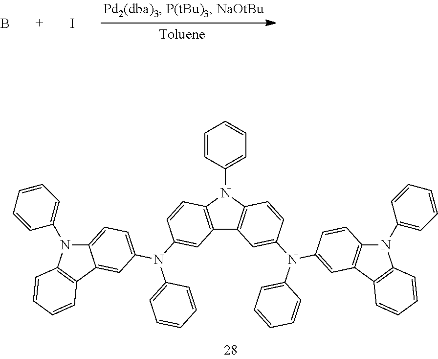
B.I.C12=C(N(C3=CC=CC=C3)C3=C1C=C(N(C1=CC=CC=C1)C1=CC4=C(C=C1)N(C1=CC=CC=C1)C1=C4C=CC=C1)C=C3)C=CC(N(C1=CC=CC=C1)C1=CC=C3C(=C1)C1=C(N3C3=CC=CC=C3)C=CC=C1)=C2
